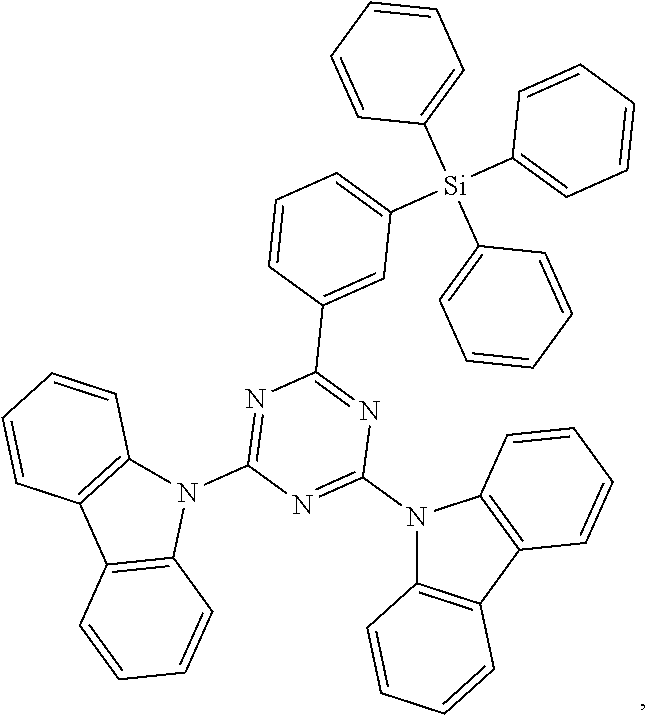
N1(C2=NC(N3C4=C(C5=C3C=CC=C5)C=CC=C4)=NC(C3=CC([Si](C4=CC=CC=C4)(C4=CC=CC=C4)C4=CC=CC=C4)=CC=C3)=N2)C2=C(C3=C1C=CC=C3)C=CC=C2
